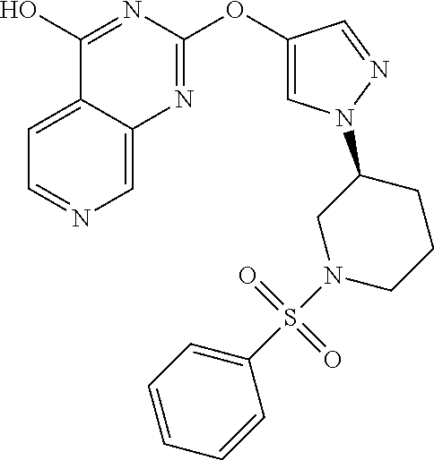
C1=C2C(=CC=N1)C(O)=NC(OC1=CN(C3CN(S(C4=CC=CC=C4)(=O)=O)CCC3)N=C1)=N2
